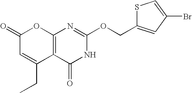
C12=C(C(=O)NC(OCC3=CC(Br)=CS3)=N1)C(CC)=CC(=O)O2
